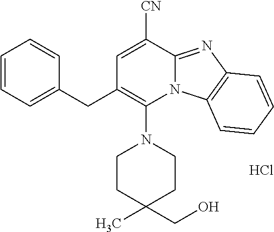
Cl.C1=C([CN])C2=NC3=C(N2C(N2CCC(C)(CO)CC2)=C1CC1=CC=CC=C1)C=CC=C3
